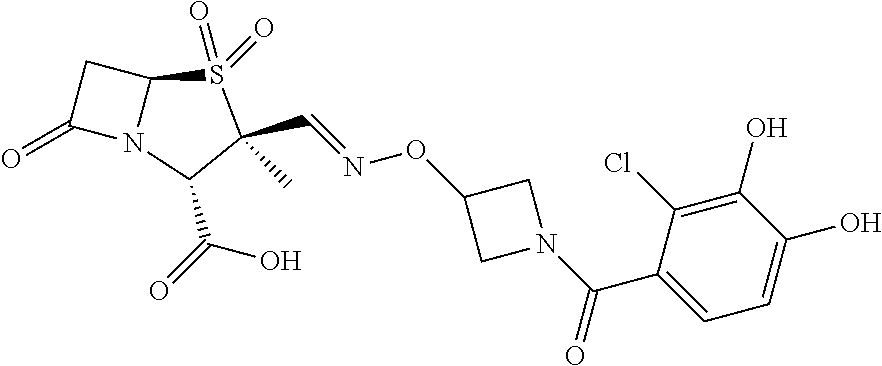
C1C(=O)N2C1S(=O)(=O)C(C=NOC1CN(C(C3=CC=C(O)C(O)=C3Cl)=O)C1)(C)C2C(=O)O
